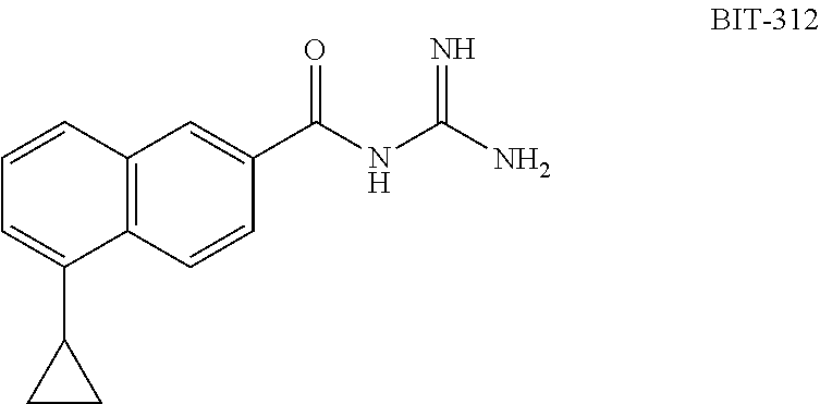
C1=CC2=C(C(C3CC3)=C1)C=CC(C(NC(N)=N)=O)=C2
